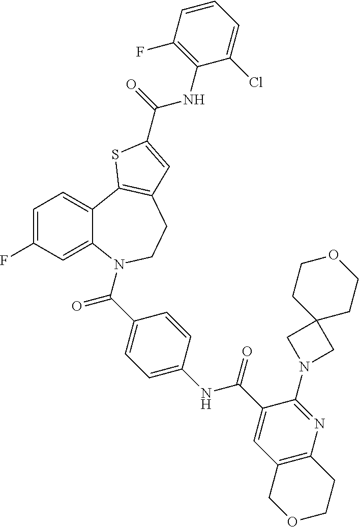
C1=C(F)C=C2C(=C1)C1=C(CCN2C(=O)C2=CC=C(NC(=O)C3=CC4=C(N=C3N3CC5(C3)CCOCC5)CCOC4)C=C2)C=C(C(=O)NC2=C(F)C=CC=C2Cl)S1
